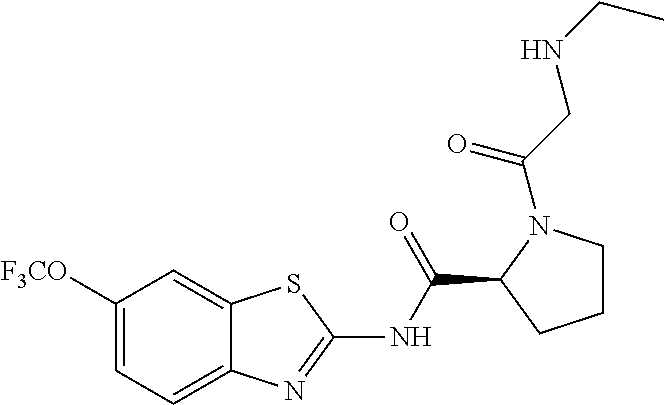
C1([F3CO])=CC=C2C(=C1)SC(NC(C1CCCN1C(CNCC)=O)=O)=N2
